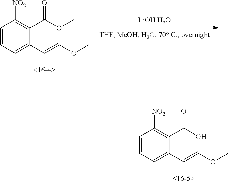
C1=CC=C(C=COC)C(C(OC)=O)=C1[NO2].[LiOH H2O].C1=CC=C(C=COC)C(C(O)=O)=C1[NO2]
